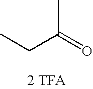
CC(=O)CC.[2 TFA]
